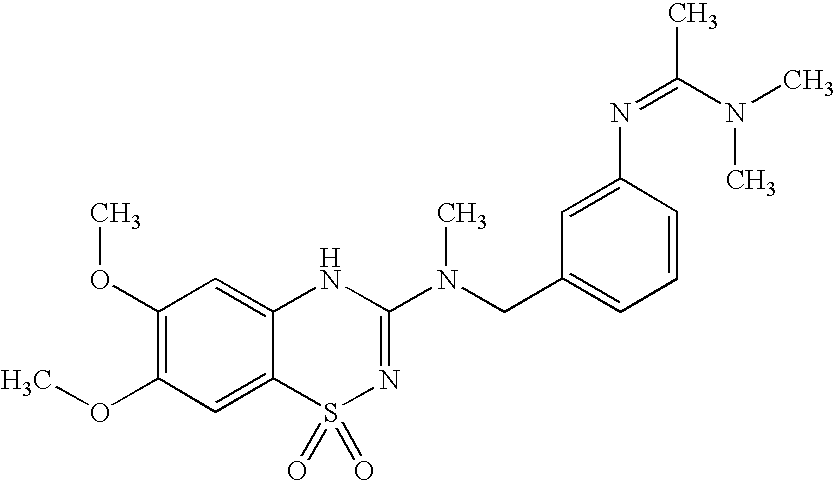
C1(OC)=C(OC)C=C2C(=C1)NC(N(CC1=CC=CC(N=C(C)N(C)C)=C1)C)=NS2(=O)=O
